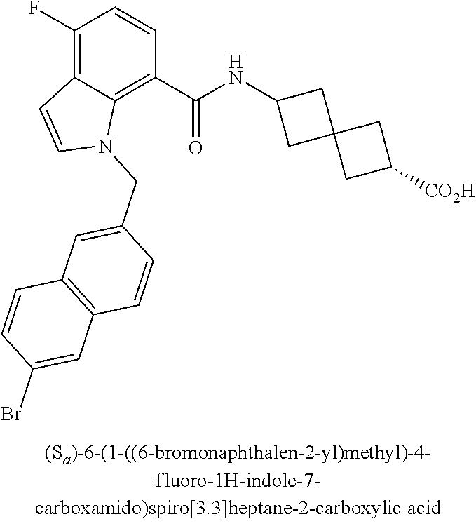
C1(F)=C2C(=C(C(NC3CC4(C3)CC([CO2H])C4)=O)C=C1)N(CC1=CC3=C(C=C1)C=C(Br)C=C3)C=C2
